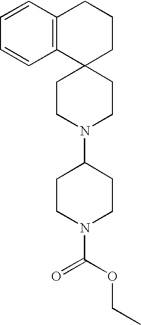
C12(CCN(C3CCN(C(OCC)=O)CC3)CC1)CCCC1=C2C=CC=C1
